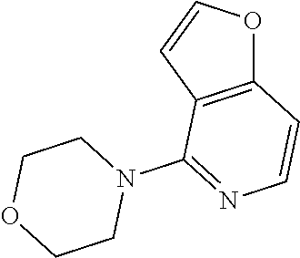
C12=C(C=CO1)C(N1CCOCC1)=NC=C2
